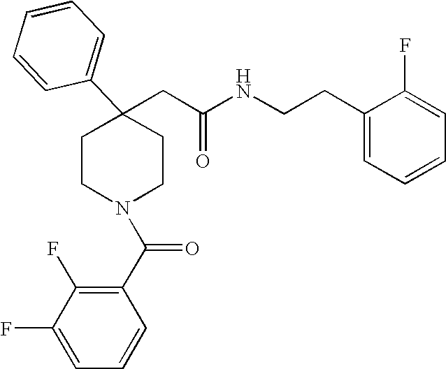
C(C1(C2=CC=CC=C2)CCN(C(C2=C(F)C(F)=CC=C2)=O)CC1)C(NCCC1=CC=CC=C1F)=O
